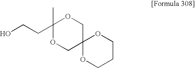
OCCC1(C)OCC2(CO1)OCCCO2
